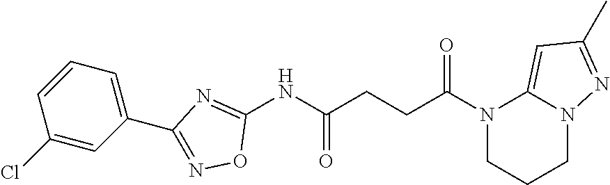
N1(C(CCC(NC2=NC(C3=CC=CC(Cl)=C3)=NO2)=O)=O)CCCN2C1=CC(C)=N2
